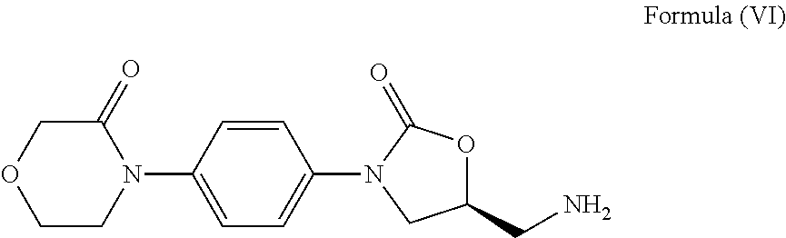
C1CN(C2=CC=C(N3CC(CN)OC3=O)C=C2)C(=O)CO1
